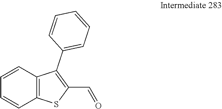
C12=C(C=CC=C1)SC(C=O)=C2C1=CC=CC=C1
